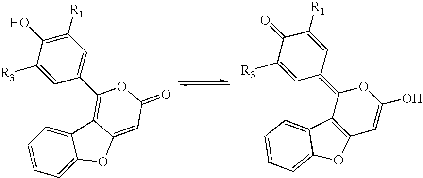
C1(=O)C([R3])=CC(=C2C3=C(C=C(O)O2)OC2=CC=CC=C32)C=C1[R1].C1(O)=C([R1])C=C(C2=C3C(=CC(=O)O2)OC2=CC=CC=C32)C=C1[R3]
